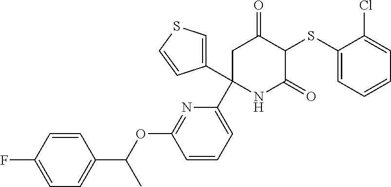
C1(SC2C(=O)CC(C3=CC=CC(OC(C4=CC=C(F)C=C4)C)=N3)(C3=CSC=C3)NC2=O)=CC=CC=C1Cl
